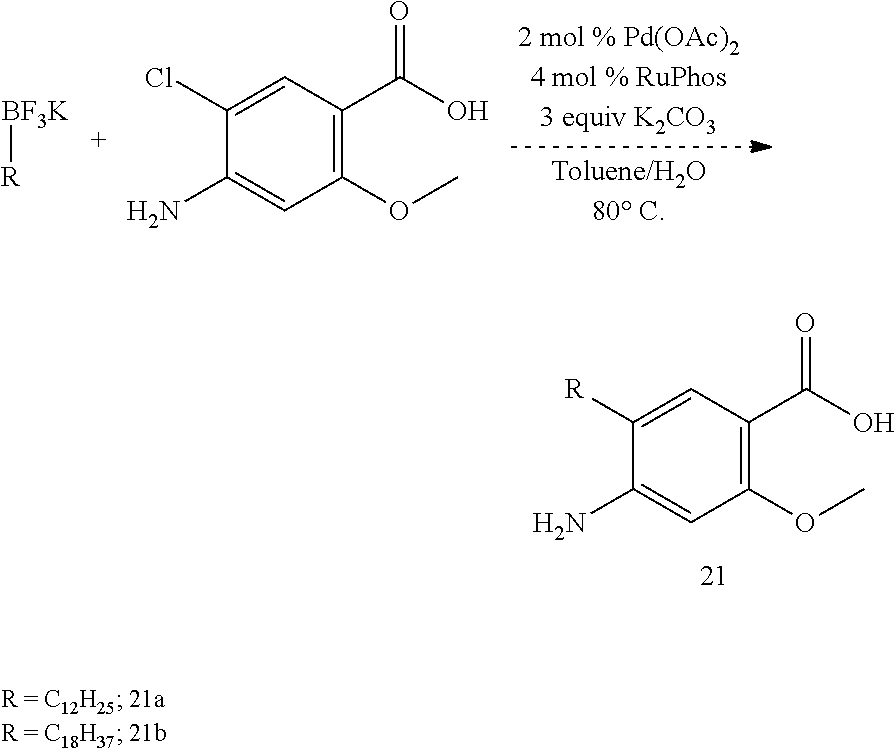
C1(OC)=C(C(O)=O)C=C(Cl)C(N)=C1.[BF3K][R].C1(OC)=C(C(O)=O)C=C([R])C(N)=C1
